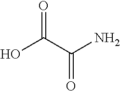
OC(C(N)=O)=O
